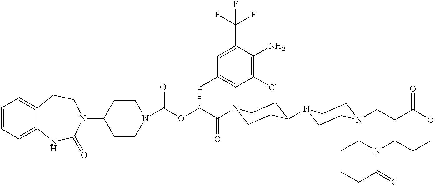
C1(N2CCC3=CC=CC=C3NC2=O)CCN(C(OC(C(=O)N2CCC(N3CCN(CCC(OCCCN4CCCCC4=O)=O)CC3)CC2)CC2=CC(Cl)=C(N)C(C(F)(F)F)=C2)=O)CC1
